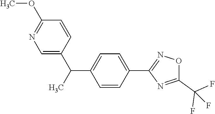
C1=CC(C2=NOC(C(F)(F)F)=N2)=CC=C1C(C1=CN=C(OC)C=C1)C
